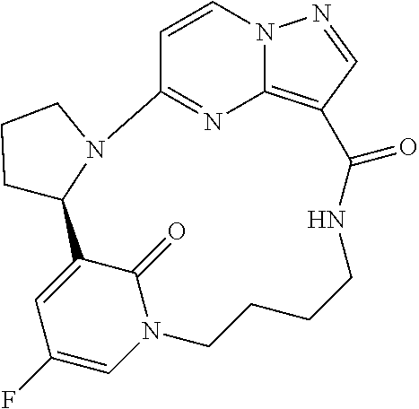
C1=CN2C3=C(C=N2)C(=O)NCCCCN2C(=O)C(=CC(F)=C2)C2CCCN2C1=N3
